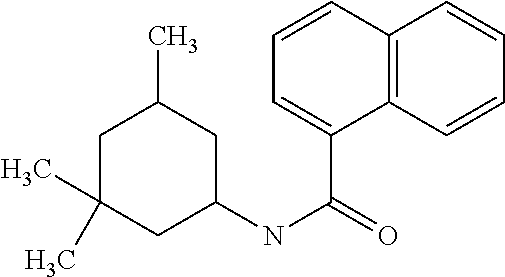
C1C(C)(C)CC(NC(C2=CC=CC3=C2C=CC=C3)=O)CC1C
